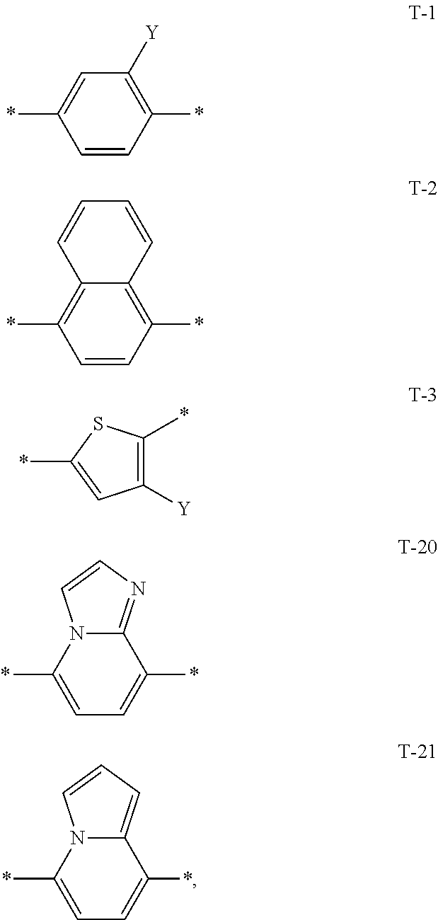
C1=CC(*)=C([Y])C=C1*.C1=CC(*)=C2C(=C1*)C=CC=C2.C1([Y])=C(*)SC(*)=C1.C1=C(*)N2C(=NC=C2)C(*)=C1.C1=C(*)N2C(=CC=C2)C(*)=C1
